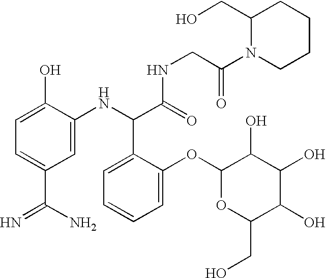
C1(O)=CC=C(C(N)=N)C=C1NC(C(=O)NCC(N1CCCCC1CO)=O)C1=CC=CC=C1OC1OC(CO)C(O)C(O)C1O
